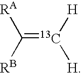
C(=[13C]([H])[H])([RB])[RA]
